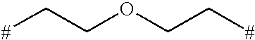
[#]CCOCC[#]
